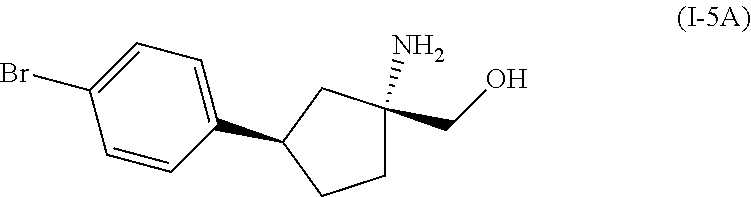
BrC1=CC=C(C2CC(N)(CO)CC2)C=C1
